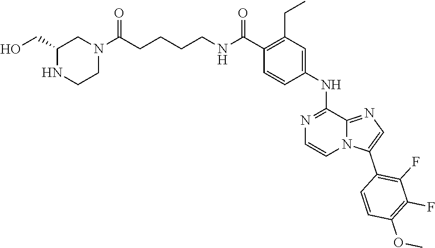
C(CNC(C1=C(CC)C=C(NC2=NC=CN3C2=NC=C3C2=C(F)C(F)=C(OC)C=C2)C=C1)=O)CCC(N1CC(CO)NCC1)=O
